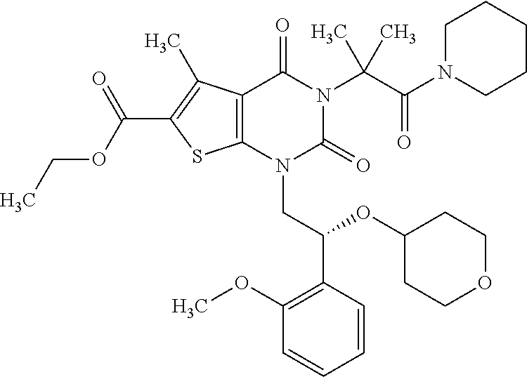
C12=C(C(C)=C(C(=O)OCC)S1)C(=O)N(C(C(=O)N1CCCCC1)(C)C)C(=O)N2CC(C1=C(OC)C=CC=C1)OC1CCOCC1
